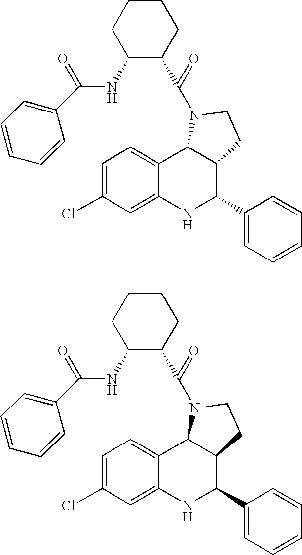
C1=C(Cl)C=C2C(=C1)C1C(C(C3=CC=CC=C3)N2)CCN1C(C1CCCCC1NC(C1=CC=CC=C1)=O)=O.C1=C(Cl)C=C2C(=C1)C1C(C(C3=CC=CC=C3)N2)CCN1C(C1CCCCC1NC(C1=CC=CC=C1)=O)=O
